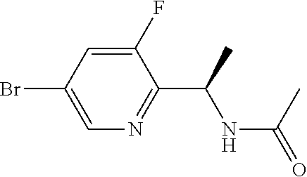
C1=C(F)C(C(C)NC(=O)C)=NC=C1Br
